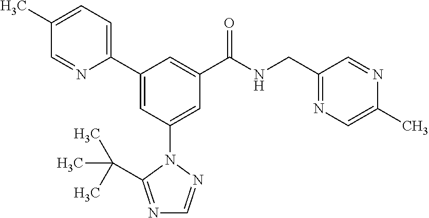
C1(C2=CC(N3N=CN=C3C(C)(C)C)=CC(C(NCC3=NC=C(C)N=C3)=O)=C2)=CC=C(C)C=N1
